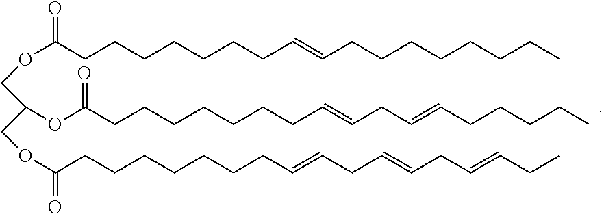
O(C(CCCCCCCC=CCCCCCCCC)=O)CC(OC(CCCCCCCC=CCC=CCCCCC)=O)COC(CCCCCCCC=CCC=CCC=CCC)=O
